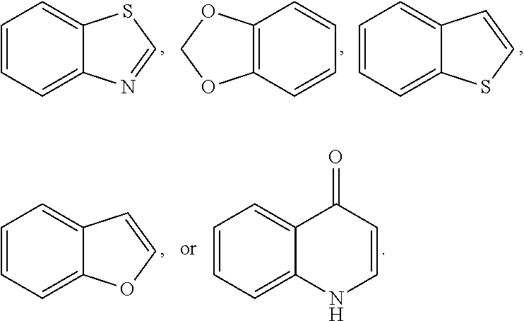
C1=CC=C2C(=C1)SC=N2.C12=C(C=CC=C1)OCO2.C1=CC=C2C(=C1)C=CS2.C1=CC=C2C(=C1)C=CO2.C1=CC=C2C(=C1)C(=O)C=CN2
